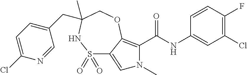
C1(Cl)=C(F)C=CC(NC(=O)C2=C3C(=CN2C)S(=O)(=O)NC(CC2=CC=C(Cl)N=C2)(C)CO3)=C1
